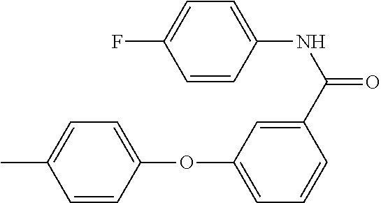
C1(C(NC2=CC=C(F)C=C2)=O)=CC(OC2=CC=C(C)C=C2)=CC=C1
